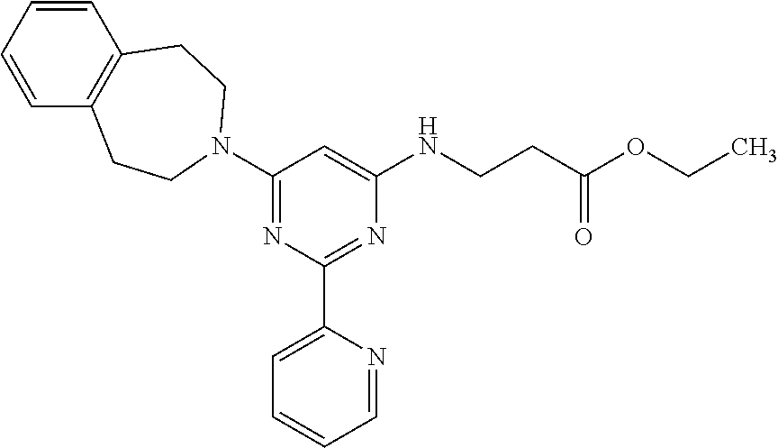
C1(N2CCC3=C(C=CC=C3)CC2)=NC(C2=CC=CC=N2)=NC(NCCC(OCC)=O)=C1
